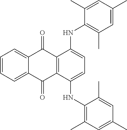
C1=CC=C2C(=C1)C(=O)C1=C(C2=O)C(NC2=C(C)C=C(C)C=C2C)=CC=C1NC1=C(C)C=C(C)C=C1C
